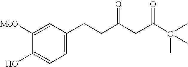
C1=C(CCC(CC(C(C)(C)C)=O)=O)C=C([MeO])C(O)=C1
